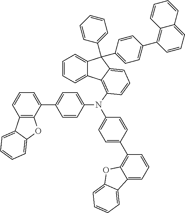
C1=CC=C2C(=C1)C(C1=CC=C(C3=C4C(=CC=C3)C=CC=C4)C=C1)(C1=CC=CC=C1)C1=CC=CC(N(C3=CC=C(C4=CC=CC5=C4OC4=CC=CC=C54)C=C3)C3=CC=C(C4=C5C(=CC=C4)C4=CC=CC=C4O5)C=C3)=C21
